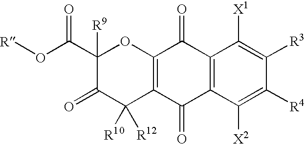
C12=C(C(=O)C3=C(C1=O)C([X1])=C([R3])C([R4])=C3[X2])C([R10])([R12])C(=O)C(C(O[R])=O)([R9])O2
